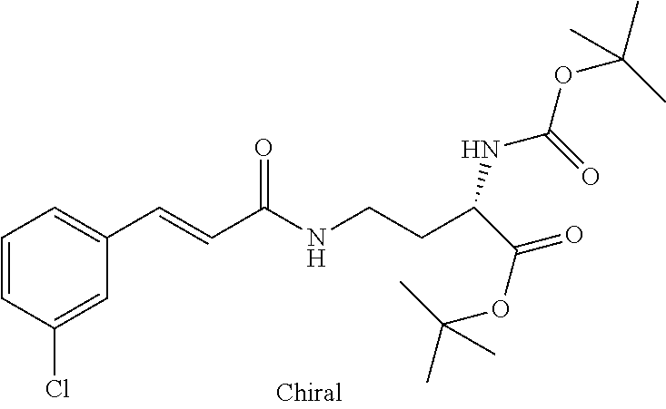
C1=CC(Cl)=CC(C=CC(NCCC(C(=O)OC(C)(C)C)NC(OC(C)(C)C)=O)=O)=C1
